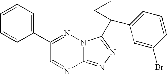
C12=NN=C(C3(C4=CC=CC(Br)=C4)CC3)N1N=C(C1=CC=CC=C1)C=N2
